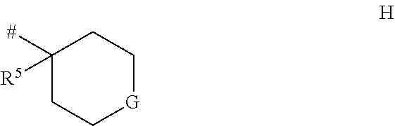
C1([#])([R5])CC[G]CC1
